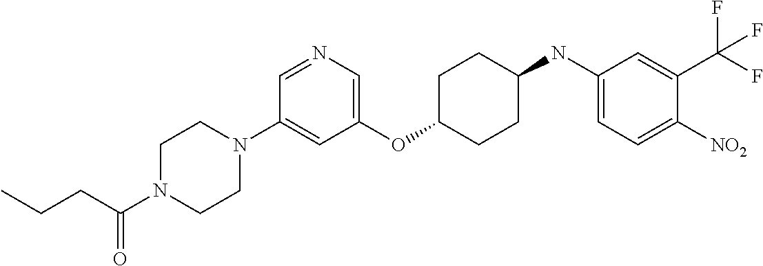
C1(OC2CCC(NC3=CC=C([NO2])C(C(F)(F)F)=C3)CC2)=CN=CC(N2CCN(C(CCC)=O)CC2)=C1
